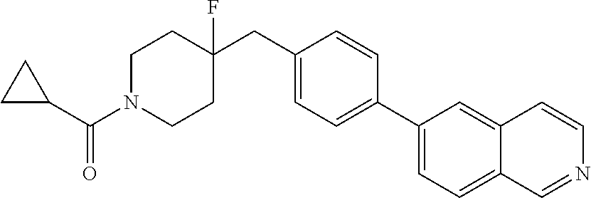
C1N(C(C2CC2)=O)CCC(F)(CC2=CC=C(C3=CC=C4C(=C3)C=CN=C4)C=C2)C1
